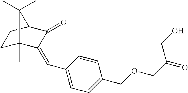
C1C2(C)C(=CC3=CC=C(COCC(=O)CO)C=C3)C(=O)C(C1)C2(C)C
